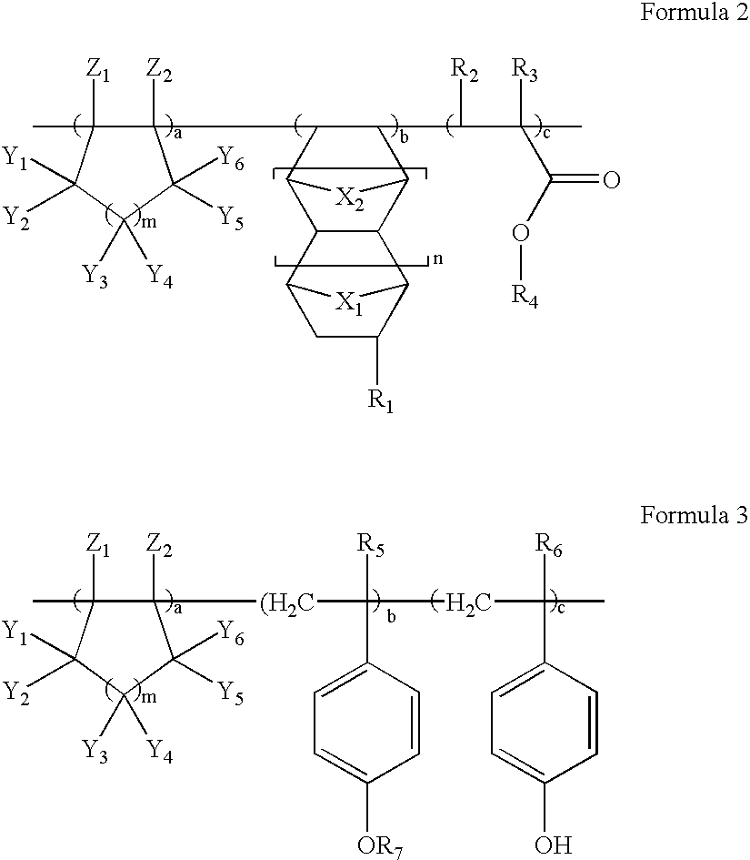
C1([Z2])(C2C3C4C(C(C2C([R2])C([R3])(C)C(O[R4])=O)[X2]3)C2C([R1])CC4[X1]2)C(C)([Z1])C([Y1])([Y2])C([Y3])([Y4])C1([Y6])[Y5].C1([Z2])([(H2C]C(C2=CC=C([OR7])C=C2)([R5])CC([R6])(C)C2=CC=C(O)C=C2)C(C)([Z1])C([Y1])([Y2])C([Y3])([Y4])C1([Y6])[Y5]
